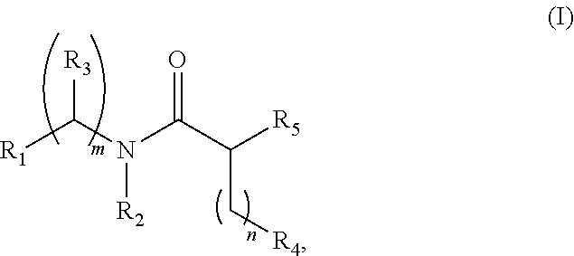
[R1]C(N(C(C([R5])C[R4])=O)[R2])[R3]
